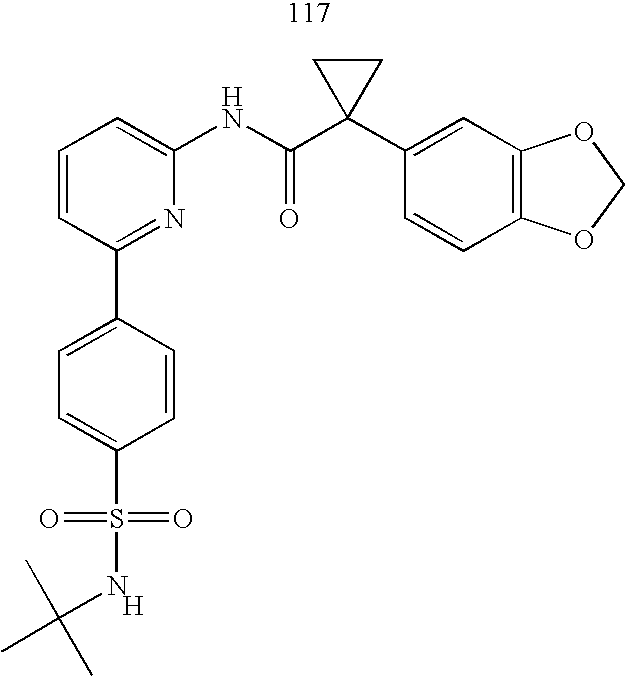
C1=CC(C2=CC=C(S(=O)(=O)NC(C)(C)C)C=C2)=NC(NC(C2(C3=CC4=C(C=C3)OCO4)CC2)=O)=C1.[H]
